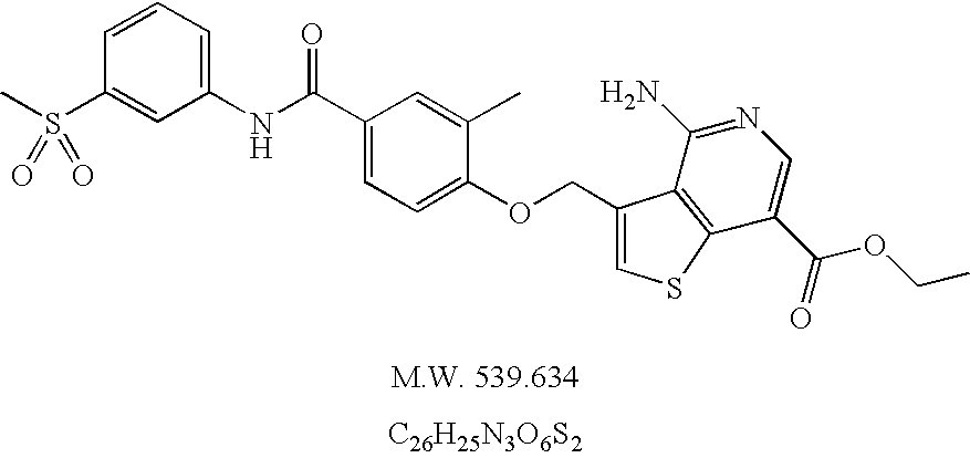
[C26H25N3O6S2].O(CC1=CSC2=C1C(N)=NC=C2C(=O)OCC)C1=CC=C(C(NC2=CC=CC(S(=O)(=O)C)=C2)=O)C=C1C
